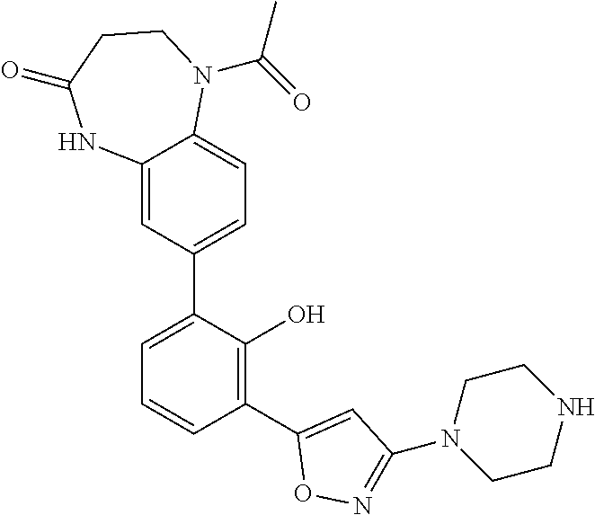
C12=CC=C(C3=CC=CC(C4=CC(N5CCNCC5)=NO4)=C3O)C=C1NC(=O)CCN2C(C)=O
